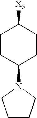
C1CCN(C2CCC([X5])CC2)C1
